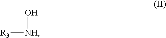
[R3][NH]O
